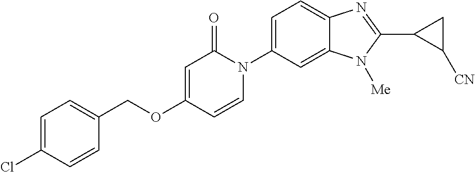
C(OC1=CC(=O)N(C2=CC=C3C(=C2)N([Me])C(C2C([CN])C2)=N3)C=C1)C1=CC=C(Cl)C=C1
